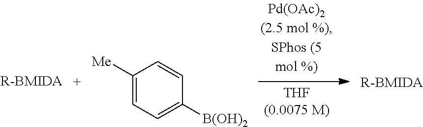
[R-BMIDA].C1([Me])=CC=C([B(OH)2])C=C1.[R-BMIDA]
